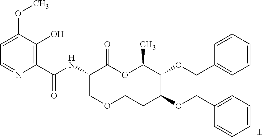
C1(C(NC2COCCC(OCC3=CC=CC=C3)C(OCC3=CC=CC=C3)C(C)OC2=O)=O)=C(O)C(OC)=CC=N1
